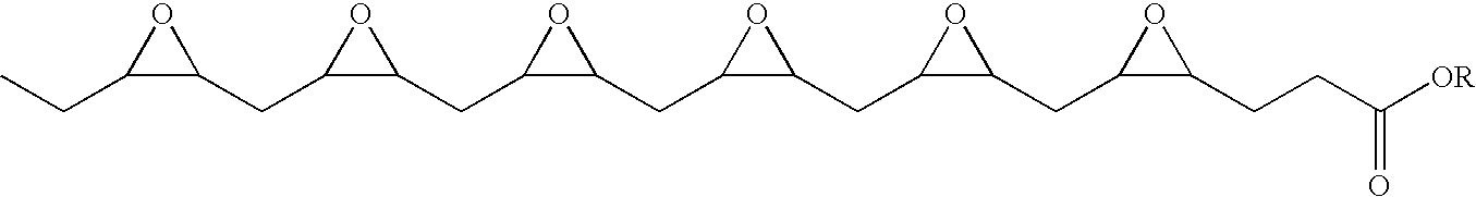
C1(CC2OC2CC)C(CC2C(CC3C(CC4C(CC5C(CCC([OR])=O)O5)O4)O3)O2)O1
